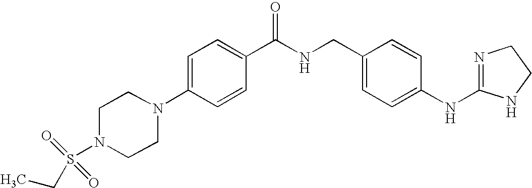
C1=C(N2CCN(S(=O)(CC)=O)CC2)C=CC(C(NCC2=CC=C(NC3=NCCN3)C=C2)=O)=C1
